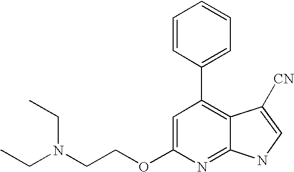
C1=C(OCCN(CC)CC)N=C2C(=C1C1=CC=CC=C1)C([CN])=CN2
